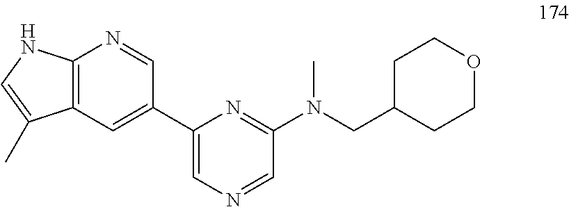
C12=C(C=C(C3=CN=CC(N(CC4CCOCC4)C)=N3)C=N1)C(C)=CN2
